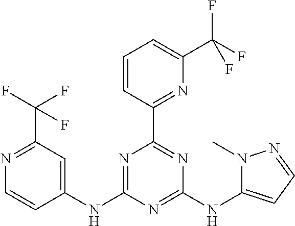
N1=C(NC2=CC(C(F)(F)F)=NC=C2)N=C(NC2=CC=NN2C)N=C1C1=NC(C(F)(F)F)=CC=C1
